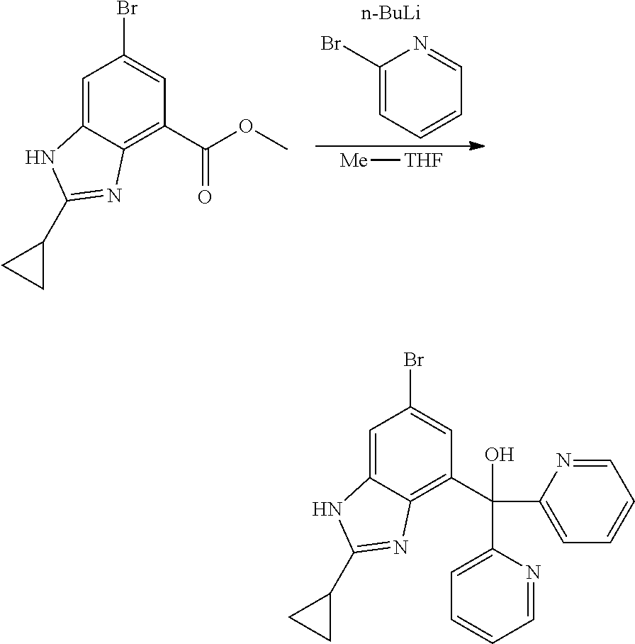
C1(Br)=CC=CC=N1.[n-BuLi].[Me][THF].C12=CC(Br)=CC(C(OC)=O)=C1N=C(C1CC1)N2.C12=CC(Br)=CC(C(C3=CC=CC=N3)(C3=CC=CC=N3)O)=C1N=C(C1CC1)N2
